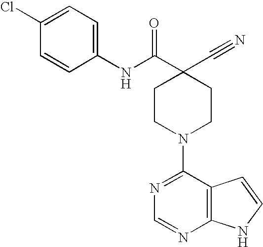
C1=C(Cl)C=CC(NC(C2(C#N)CCN(C3=NC=NC4=C3C=CN4)CC2)=O)=C1
